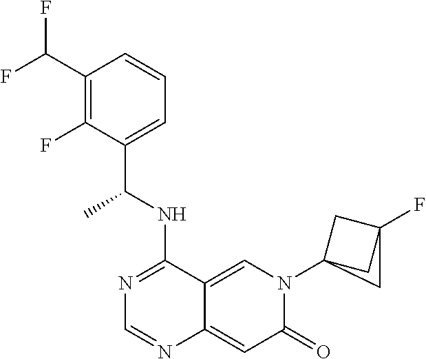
C1(C(F)F)=C(F)C(C(NC2=NC=NC3=CC(=O)N(C45CC(F)(C4)C5)C=C23)C)=CC=C1
